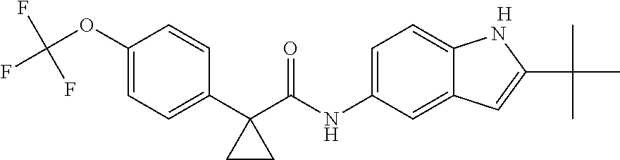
C1(C2(C(NC3=CC=C4C(=C3)C=C(C(C)(C)C)N4)=O)CC2)=CC=C(OC(F)(F)F)C=C1.[H]
